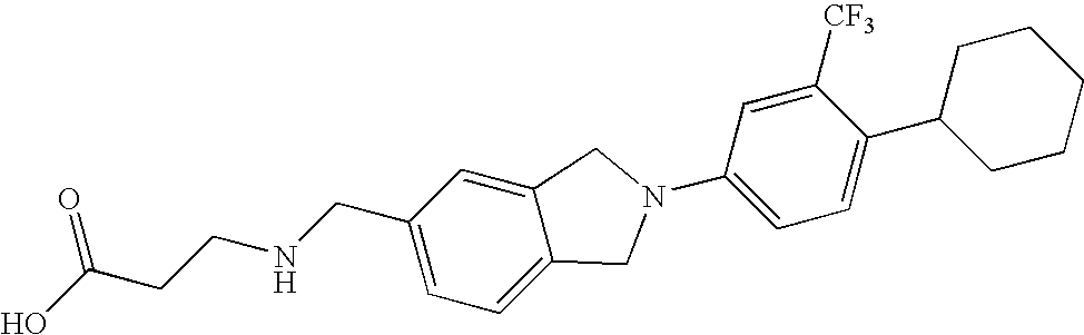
OC(CCNCC1=CC=C2C(=C1)CN(C1=CC=C(C3CCCCC3)C([CF3])=C1)C2)=O
